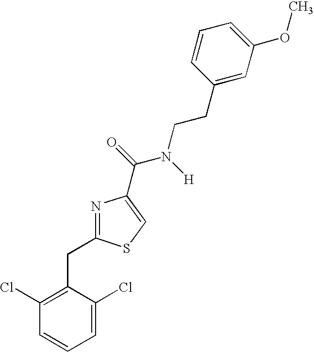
N1=C(CC2=C(Cl)C=CC=C2Cl)SC=C1C(=O)N([H])CCC1=CC(OC)=CC=C1
